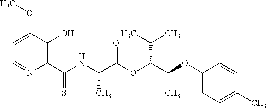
C1=C(OC)C(O)=C(C(NC(C(OC(C(OC2=CC=C(C)C=C2)C)C(C)C)=O)C)=S)N=C1
